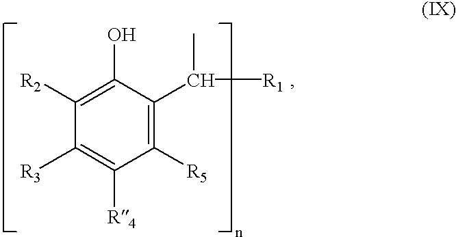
C1([R5])=C(C([R1])C)C(O)=C([R2])C([R3])=C1[R4]
